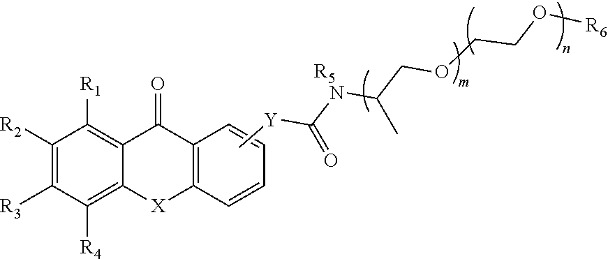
C1([R2])=C([R3])C([R4])=C2C(=C1[R1])C(=O)C1=C([X]2)C=CC=C1.C[Y]C(NC(COCCO[R6])C)=O.[R5]
